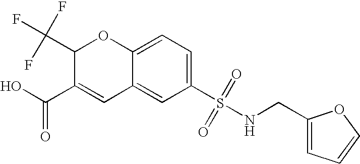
C1(C(F)(F)F)C(C(O)=O)=CC2=CC(S(NCC3=CC=CO3)(=O)=O)=CC=C2O1
